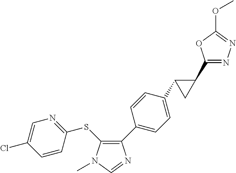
C1(C2=CC=C(C3C(C4=NN=C(OC)O4)C3)C=C2)=C(SC2=NC=C(Cl)C=C2)N(C)C=N1
